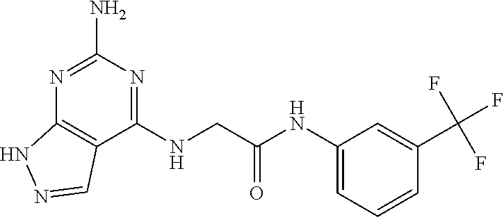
C1(NCC(NC2=CC=CC(C(F)(F)F)=C2)=O)=NC(N)=NC2=C1C=NN2
